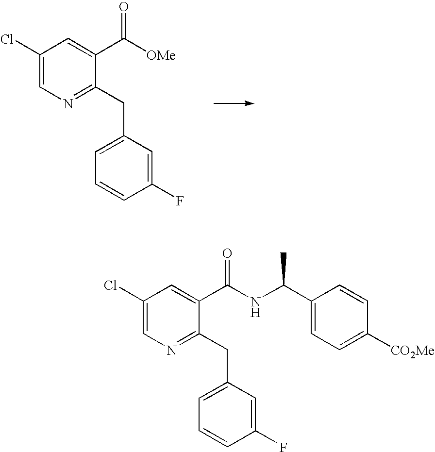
C1(Cl)=CN=C(CC2=CC=CC(F)=C2)C(C([OMe])=O)=C1.C1(Cl)=CN=C(CC2=CC=CC(F)=C2)C(C(NC(C2=CC=C([CO2Me])C=C2)C)=O)=C1
